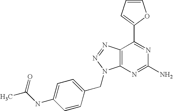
C1=CC=C(C2=NC(N)=NC3=C2N=NN3CC2=CC=C(NC(C)=O)C=C2)O1
